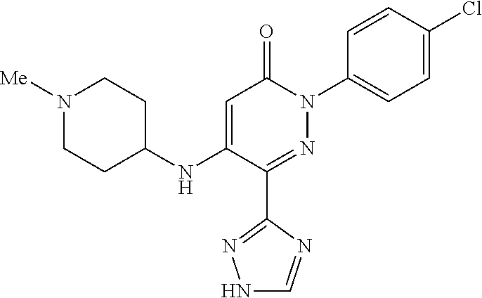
C1=C(NC2CCN([Me])CC2)C(C2=NNC=N2)=NN(C2=CC=C(Cl)C=C2)C1=O
